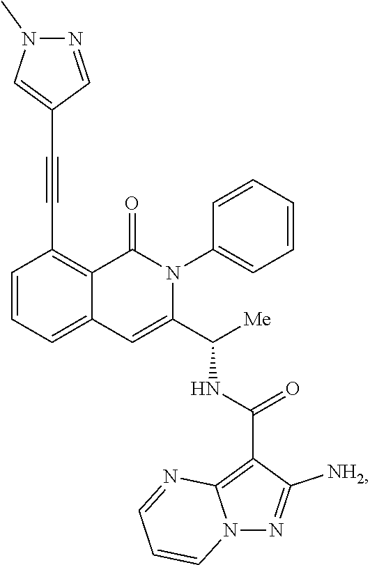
C1=CC=C2C(=C1C#CC1=CN(C)N=C1)C(=O)N(C1=CC=CC=C1)C(C([Me])NC(=O)C1=C3N(N=C1N)C=CC=N3)=C2
